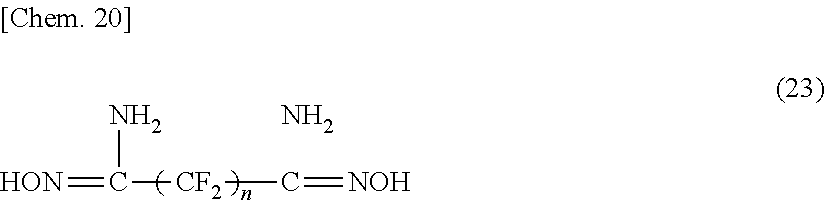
[HON]=C(N)[CF2]C=[NOH].N
